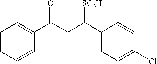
C1=CC=CC(C(CC(C2=CC=C(Cl)C=C2)[SO3H])=O)=C1
